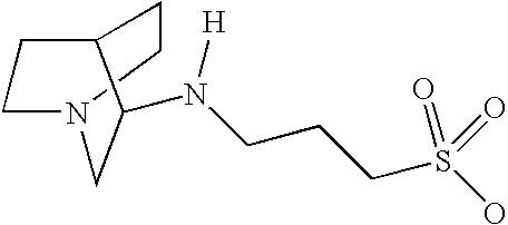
C1C2CCN(C1)CC2N(CCCS(O)(=O)=O)[H]
